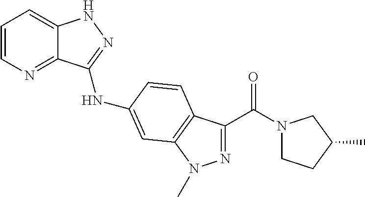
C1=CN=C2C(=C1)NN=C2NC1=CC2=C(C(C(N3CCC(C)C3)=O)=NN2C)C=C1
